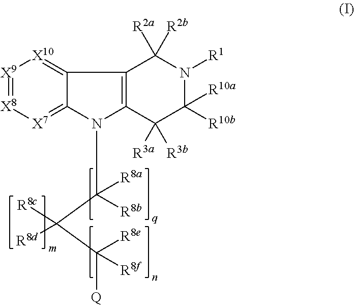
[X9]1=[X8][X7]=C2C(=[X10]1)C1=C(N2C([R8b])(C(C([Q])([R8e])[R8f])([R8c])[R8d])[R8a])C([R3a])([R3b])C([R10a])([R10b])N([R1])C1([R2a])[R2b]
